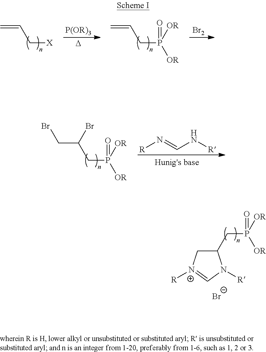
C=CC[X].C=CCP([OR])([OR])=O.[P(OR)3].[D].[Br2].C(C(CP([OR])([OR])=O)Br)Br.[Hunig's base].[R]N=CN[R].C1(CP([OR])([OR])=O)C[N+]([R])=CN1[R].[Br-]
